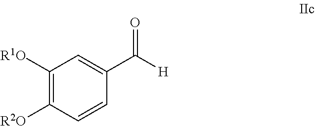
C1([R1O])=C([R2O])C=CC(C(=O)[H])=C1
